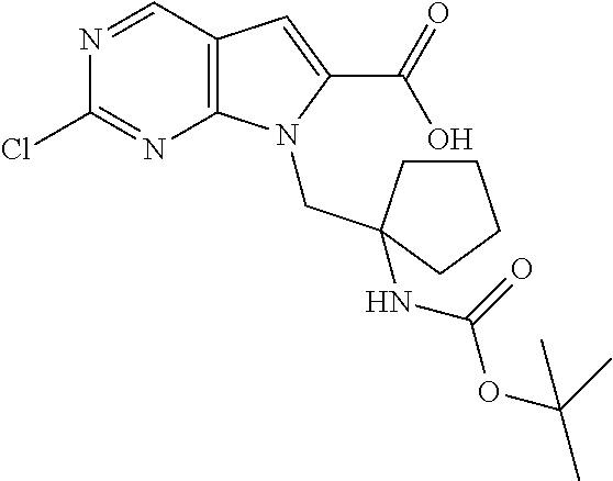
C12=C(C=NC(Cl)=N1)C=C(C(=O)O)N2CC1(NC(=O)OC(C)(C)C)CCCC1
